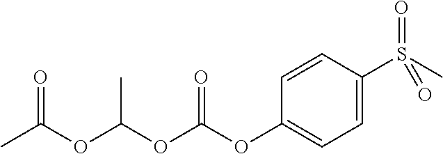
C1=CC(S(C)(=O)=O)=CC=C1OC(OC(OC(C)=O)C)=O
